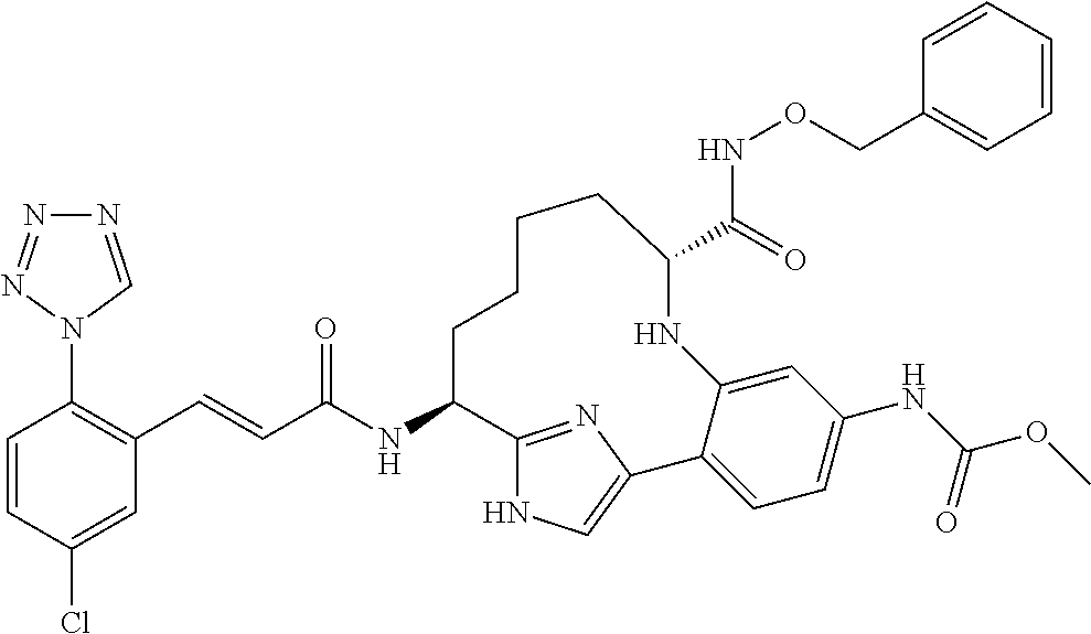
C(C(NC1C2=NC(=CN2)C2=CC=C(NC(OC)=O)C=C2NC(C(NOCC2=CC=CC=C2)=O)CCCC1)=O)=CC1=C(N2C=NN=N2)C=CC(Cl)=C1
